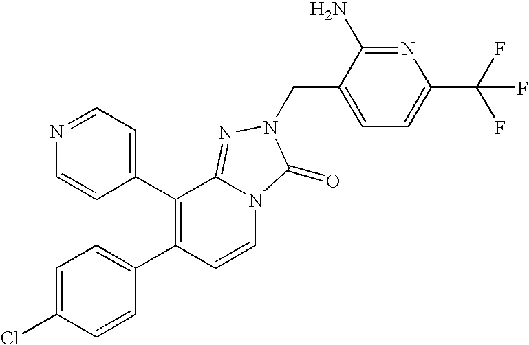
C1(C2=C(C3=CC=C(Cl)C=C3)C=CN3C2=NN(CC2=CC=C(C(F)(F)F)N=C2N)C3=O)=CC=NC=C1
